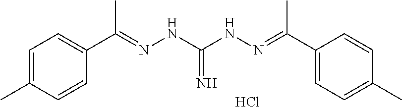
C1=C(C)C=CC(C(=NNC(=N)NN=C(C2=CC=C(C)C=C2)C)C)=C1.Cl
